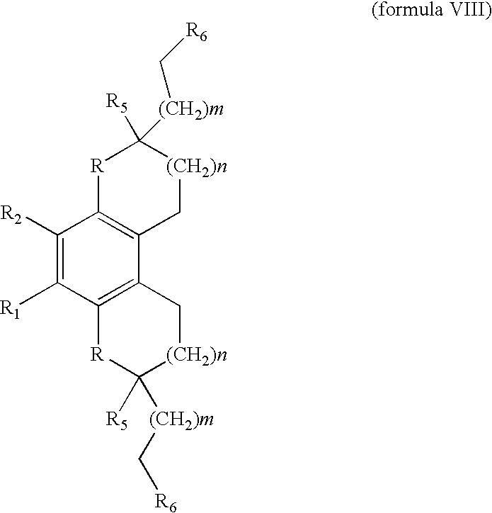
C1([R2])=C([R1])C2=C(C3=C1[R]C([R5])([(CH2)m]C[R6])[(CH2)n]C3)C[(CH2)n]C([R5])([(CH2)m]C[R6])[R]2
